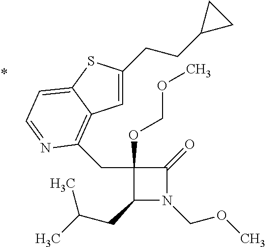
C1(CC2=C3C=C(CCC4CC4)SC3=CC=N2)(OCOC)C(CC(C)C)N(COC)C1=O
